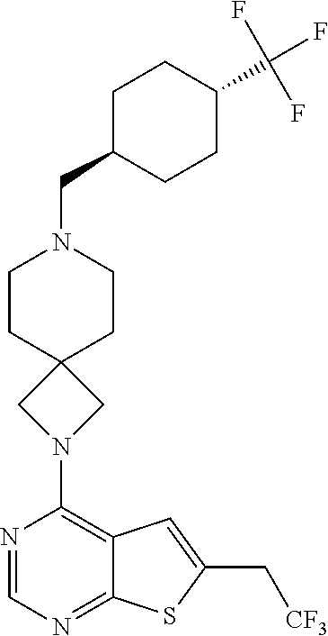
C1(N2CC3(C2)CCN(CC2CCC(C(F)(F)F)CC2)CC3)=C2C(=NC=N1)SC(C[CF3])=C2
